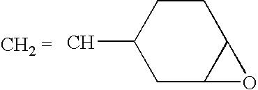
CC1CC2C(CC1)O2
